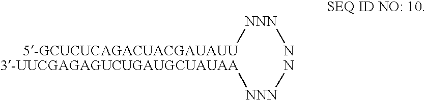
[NNN]([5-GCUCUCAGACUACGAUAUU])N.N[NNN][3-UUCGAGAGUCUGAUGCUAUAA]
